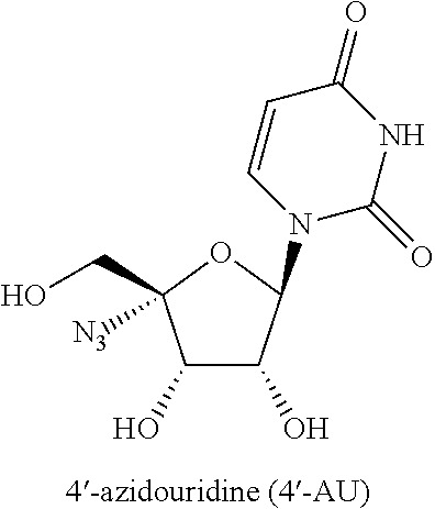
C1(O)C(O)C(N2C(=O)NC(=O)C=C2)OC1(CO)[N3]
